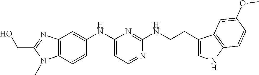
C12=C(C=CC(NC3=CC=NC(NCCC4=CNC5=C4C=C(OC)C=C5)=N3)=C1)N(C)C(CO)=N2
